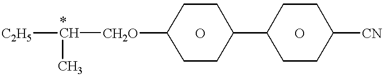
[*CH](C)([C2H5])[CH2O]C1CCC(C2CCC([CN])CC2)CC1.O.O
